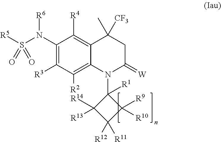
C1(N(S([R5])(=O)=O)[R6])=C([R3])C([R2])=C2C(=C1[R4])C(C)([CF3])CC(=[W])N2C1([R1])C([R14])([R13])C([R12])([R11])C1([R9])[R10]
